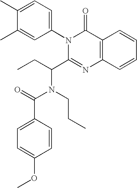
C1(C)=CC=C(N2C(C(CC)N(CCC)C(=O)C3=CC=C(OC)C=C3)=NC3=C(C2=O)C=CC=C3)C=C1C
